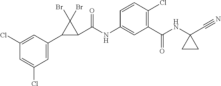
C1(C2C(C(NC3=CC(C(NC4(C#N)CC4)=O)=C(Cl)C=C3)=O)C2(Br)Br)=CC(Cl)=CC(Cl)=C1
